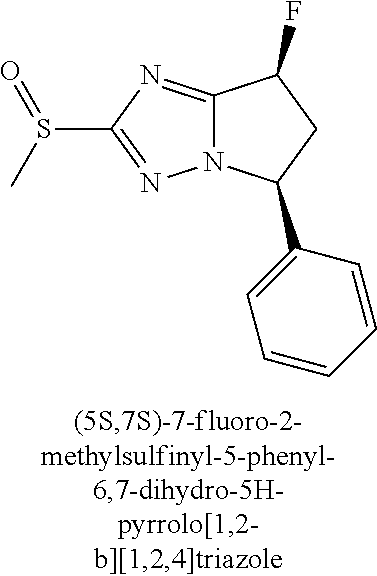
C12=NC(S(C)=O)=NN1C(C1=CC=CC=C1)CC2F
